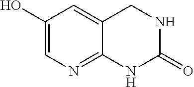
C1(O)=CN=C2C(=C1)CNC(=O)N2
